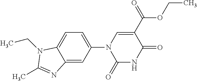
C1(N2C(=O)NC(=O)C(C(=O)OCC)=C2)=CC=C2C(=C1)N=C(C)N2CC
